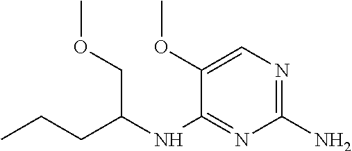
COC1=CN=C(N)N=C1NC(CCC)COC
